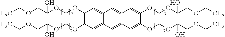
C1(OCOC(COCC)O)=C(OCOC(COCC)O)C=C2C(=C1)C=C1C(=C2)C=C(OCOC(COCC)O)C(OCOC(COCC)O)=C1
